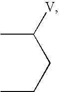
CC([V])CCC
